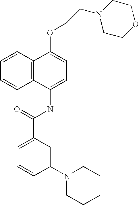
C1=CC2=C(C=C1)C(NC(C1=CC=CC(N3CCCCC3)=C1)=O)=CC=C2OCCN1CCOCC1
